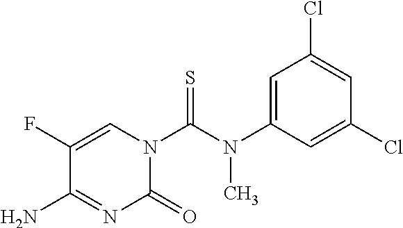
C1(=O)N(C(=S)N(C2=CC(Cl)=CC(Cl)=C2)C)C=C(F)C(N)=N1
